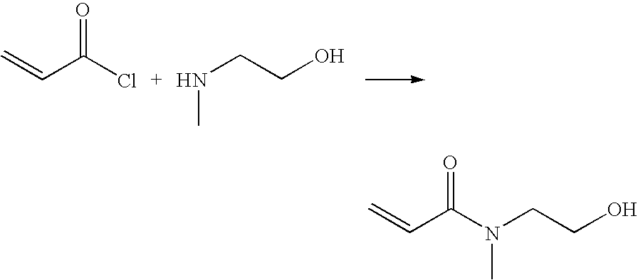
C=CC(Cl)=O.N(C)CCO.C=CC(=O)N(C)CCO
